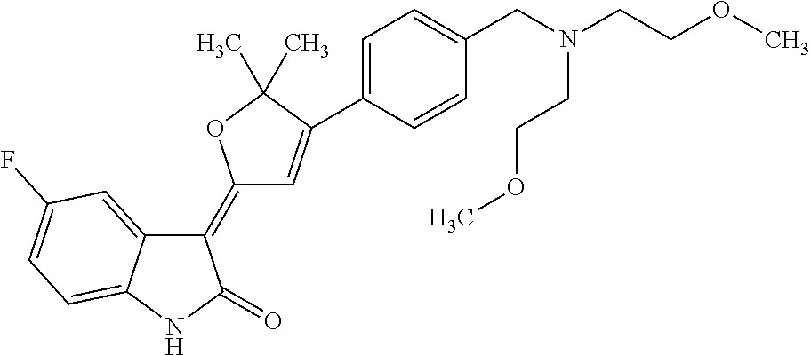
C1(=C2C=C(C3=CC=C(CN(CCOC)CCOC)C=C3)C(C)(C)O2)C2=CC(F)=CC=C2NC1=O
